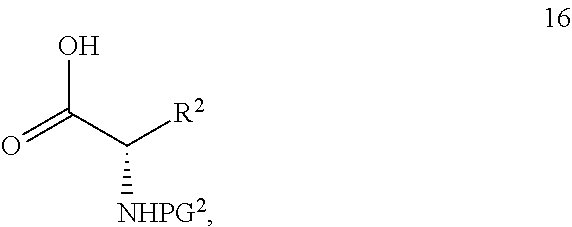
OC(C([R2])[NHPG2])=O
